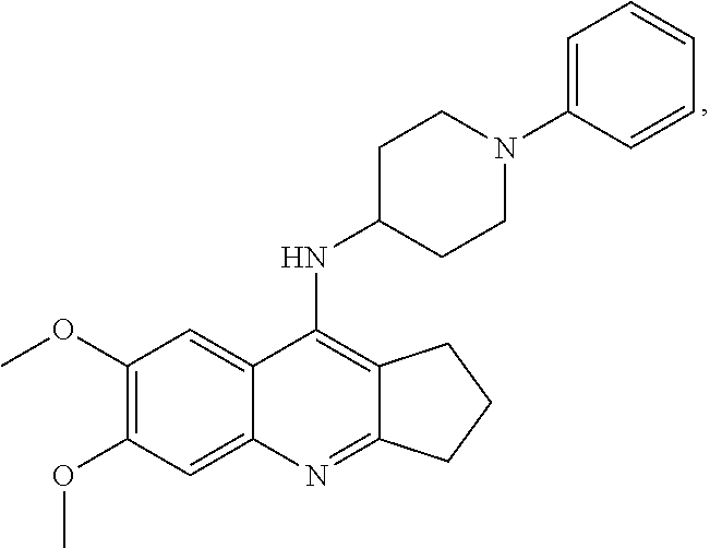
C12=C(NC3CCN(C4=CC=CC=C4)CC3)C3=CC(OC)=C(OC)C=C3N=C1CCC2
